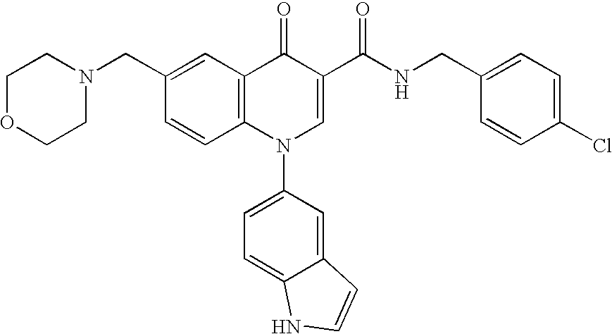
C1OCCN(CC2=CC3=C(C=C2)N(C2=CC=C4C(=C2)C=CN4)C=C(C(NCC2=CC=C(Cl)C=C2)=O)C3=O)C1
